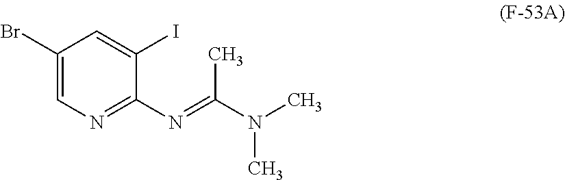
C1(Br)=CN=C(N=C(N(C)C)C)C(I)=C1
